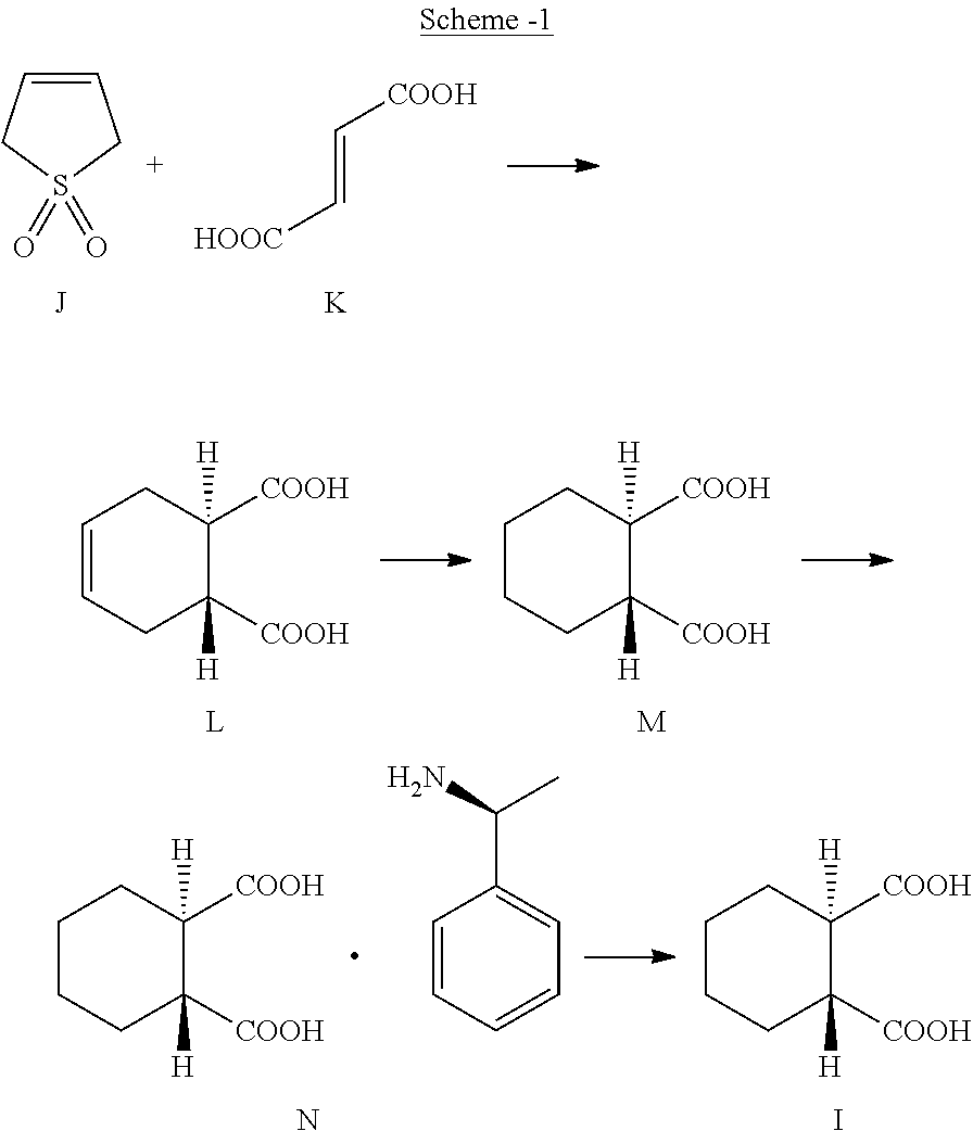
C1=CCS(=O)(=O)C1.C(=C[HOOC])[COOH].[K].C1([COOH])([H])C([COOH])([H])CC=CC1.C1([COOH])([H])C([COOH])([H])CCCC1.[M].C1([COOH])([H])C([COOH])([H])CCCC1.C1=CC=CC=C1C(N)C.N.C1([COOH])([H])C([COOH])([H])CCCC1.I
